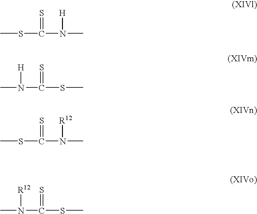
CSC(N(C)[H])=S.CN(C(SC)=S)[H].CSC(N(C)[R12])=S.CN(C(SC)=S)[R12]
